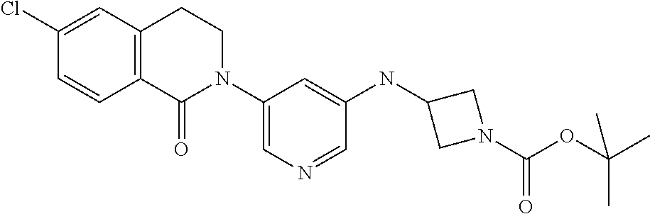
C1(Cl)=CC2=C(C=C1)C(=O)N(C1=CN=CC(NC3CN(C(OC(C)(C)C)=O)C3)=C1)CC2
